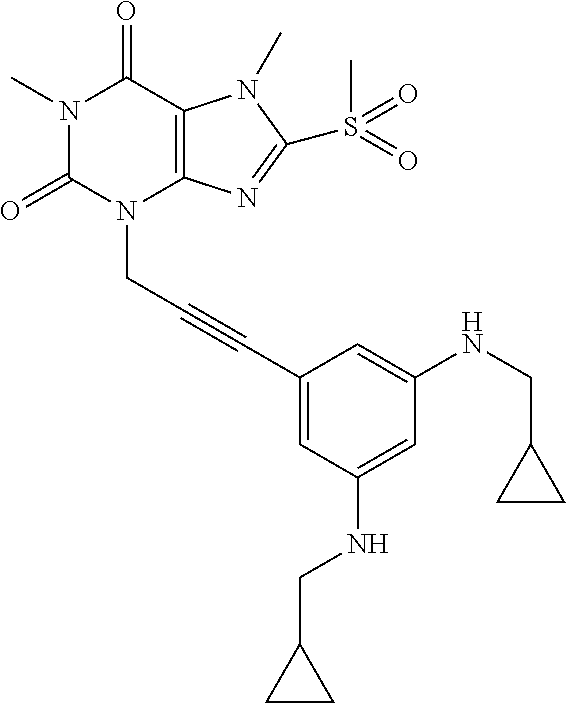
N1(C)C(=O)N(CC#CC2=CC(NCC3CC3)=CC(NCC3CC3)=C2)C2=C(C1=O)N(C)C(S(C)(=O)=O)=N2
